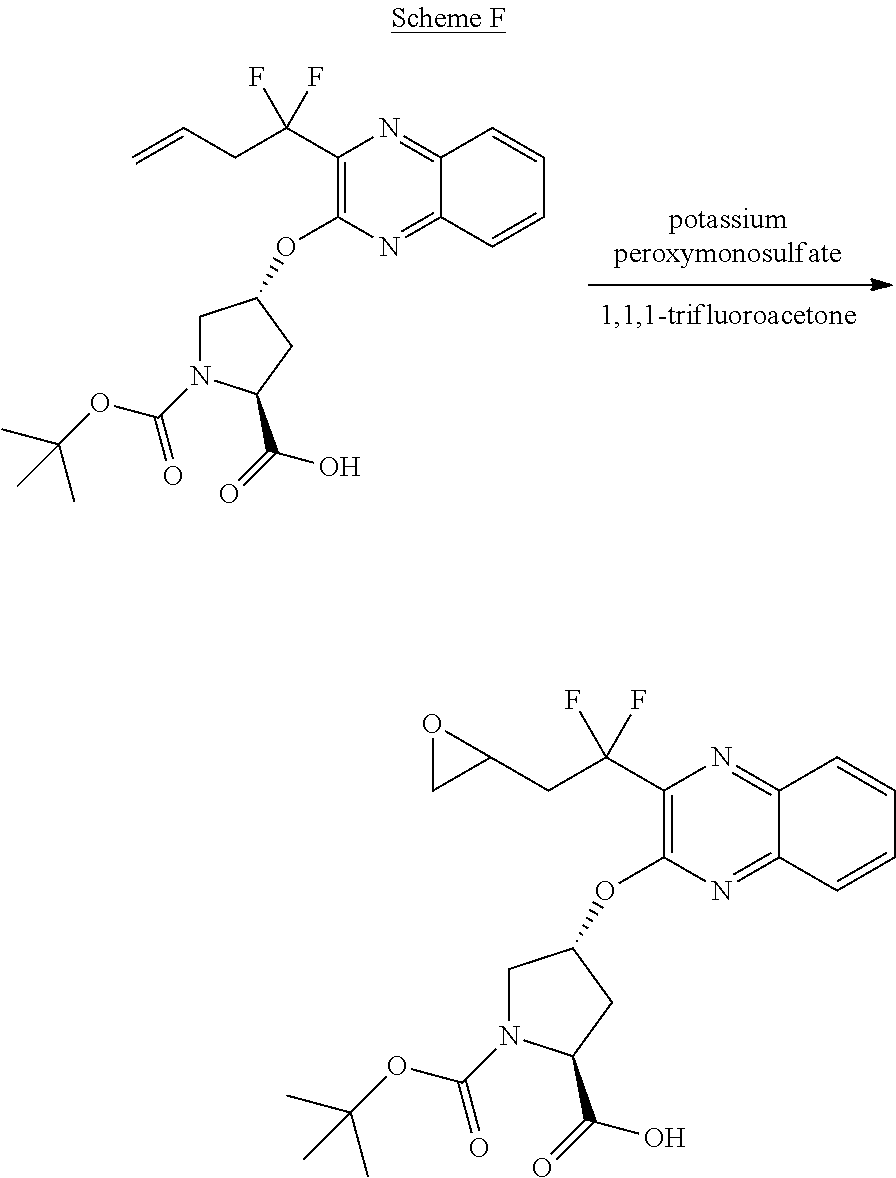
O(C1=C(C(CC=C)(F)F)N=C2C(=N1)C=CC=C2)C1CN(C(OC(C)(C)C)=O)C(C(O)=O)C1.O(C1=C(C(CC2OC2)(F)F)N=C2C(=N1)C=CC=C2)C1CN(C(OC(C)(C)C)=O)C(C(O)=O)C1
